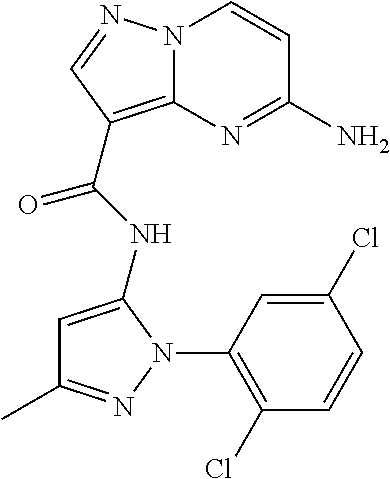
NC1=NC2=C(C(=O)NC3=CC(C)=NN3C3=C(Cl)C=CC(Cl)=C3)C=NN2C=C1
